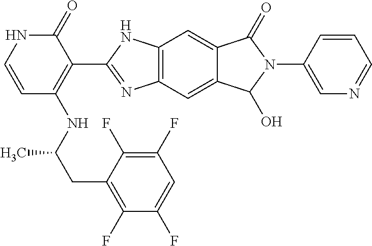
C(C(NC1=C(C2=NC3=C(C=C4C(=C3)C(O)N(C3=CN=CC=C3)C4=O)N2)C(=O)NC=C1)C)C1=C(F)C(F)=CC(F)=C1F
